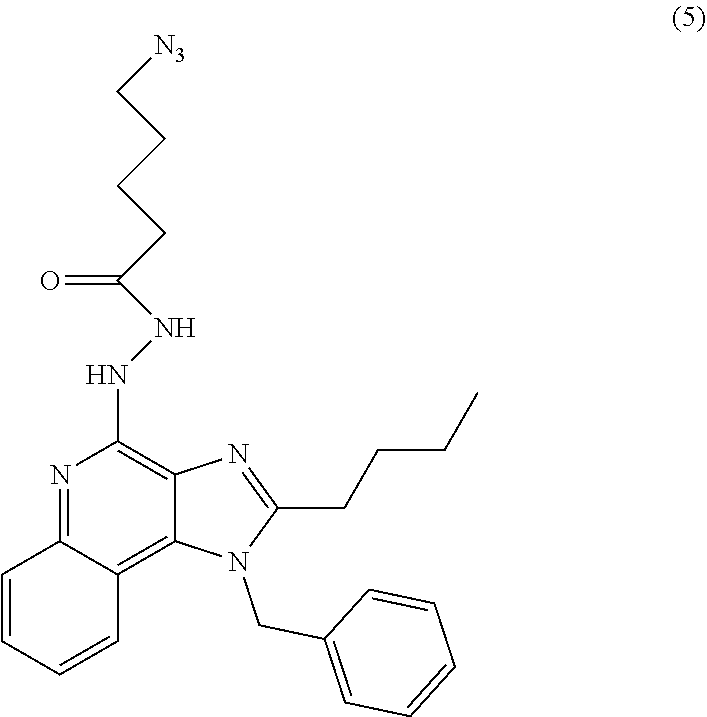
N1=C2C(=C3C(=C1NNC(=O)CCCC[N3])N=C(CCCC)N3CC1=CC=CC=C1)C=CC=C2
